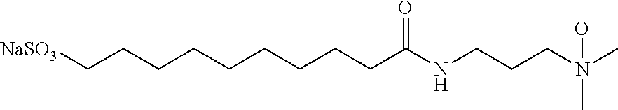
C(CCCCCCCCC(NCCCN(C)(C)O)=O)[NaSO3]
